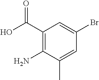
C1(C(O)=O)=C(N)C(C)=CC(Br)=C1
